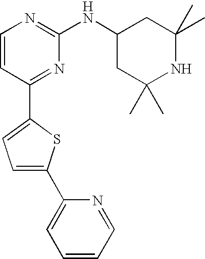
C1=CC(C2=CC=C(C3=CC=CC=N3)S2)=NC(NC2CC(C)(C)NC(C)(C)C2)=N1
